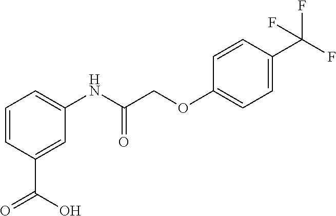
C1=CC(C(=O)O)=CC(NC(=O)COC2=CC=C(C(F)(F)F)C=C2)=C1
